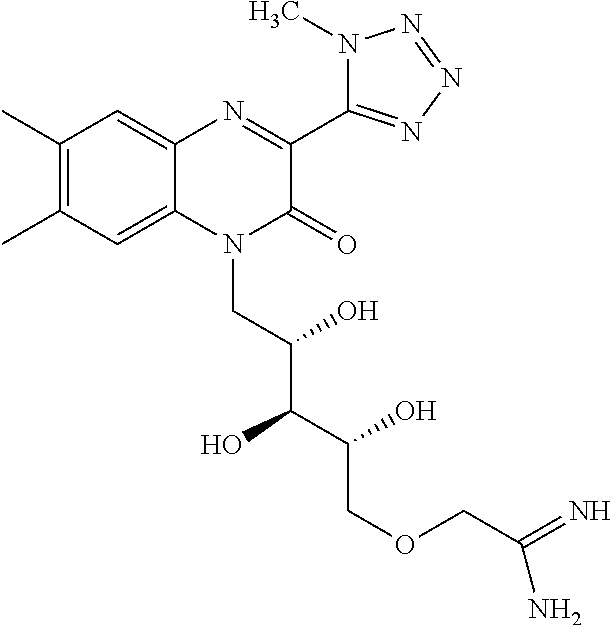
C1(C)=C(C)C=C2C(=C1)N=C(C1=NN=NN1C)C(=O)N2CC(C(C(COCC(=N)N)O)O)O
